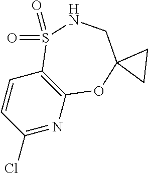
C1=CC(Cl)=NC2=C1S(=O)(=O)NCC1(O2)CC1
